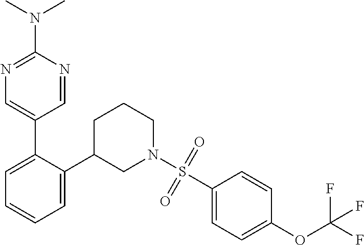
C1=C(C2=CN=C(N(C)C)N=C2)C(C2CN(S(C3=CC=C(OC(F)(F)F)C=C3)(=O)=O)CCC2)=CC=C1
